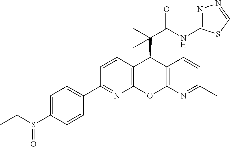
N1=C(NC(C(C)(C2C3=C(OC4=C2C=CC(C)=N4)N=C(C2=CC=C(S(C(C)C)=O)C=C2)C=C3)C)=O)SC=N1
